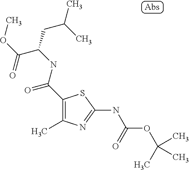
C1(C(NC(C(OC)=O)CC(C)C)=O)=C(C)N=C(NC(=O)OC(C)(C)C)S1
